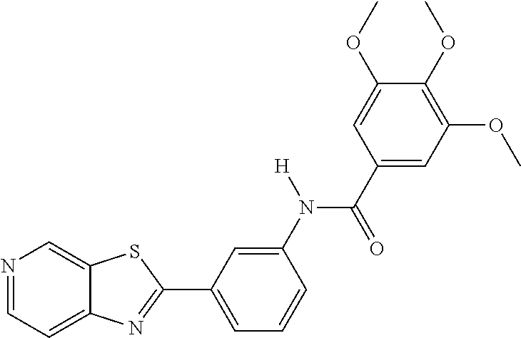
N1=CC=C2C(=C1)SC(C1=CC=CC(N([H])C(=O)C3=CC(OC)=C(OC)C(OC)=C3)=C1)=N2
